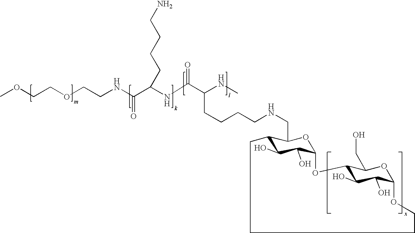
C1(CNCCCCC(NC)C(NC(C(NCCOCCOC)=O)CCCCN)=O)C2C(O)C(O)C(O1)OC1C(O)C(O)C(OC1CO)OCCCC2
